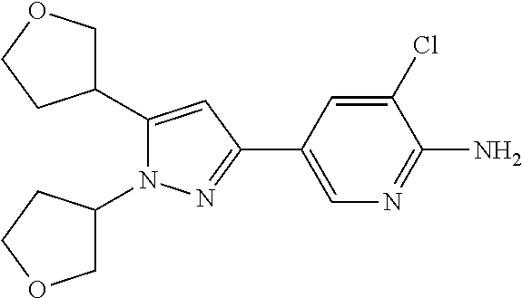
C1C(C2=CC(C3=CN=C(N)C(Cl)=C3)=NN2C2COCC2)CCO1
